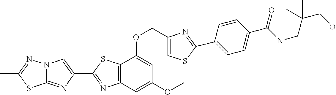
C12=NC(C3=NC4=C(S3)C(OCC3=CSC(C5=CC=C(C(NCC(C)(C)CO)=O)C=C5)=N3)=CC(OC)=C4)=CN1N=C(C)S2
